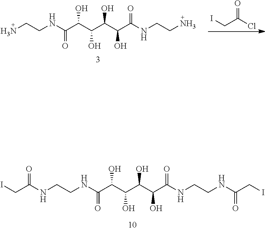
NCCNC(C(C(C(C(C(NCCN)=O)O)O)O)O)=O.ICC(Cl)=O.N(CCNC(C(C(C(C(C(NCCNC(CI)=O)=O)O)O)O)O)=O)C(CI)=O
